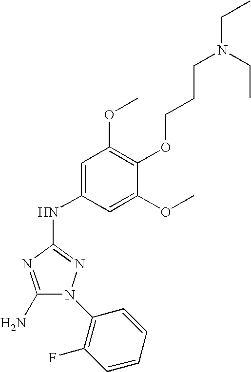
C1(N)=NC(NC2=CC(OC)=C(OCCCN(CC)CC)C(OC)=C2)=NN1C1=C(F)C=CC=C1
